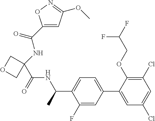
C1(C(NC2(C(NC(C3=CC=C(C4=CC(Cl)=CC(Cl)=C4OCC(F)F)C=C3F)C)=O)COC2)=O)=CC(OC)=NO1
